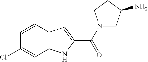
C1=CC2=C(NC(C(=O)N3CC(N)CC3)=C2)C=C1Cl
